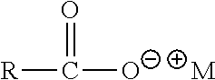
C([O-])([R])=O.[M]
